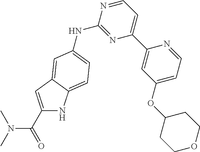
C1(C(=O)N(C)C)=CC2=CC(NC3=NC(C4=CC(OC5CCOCC5)=CC=N4)=CC=N3)=CC=C2N1
